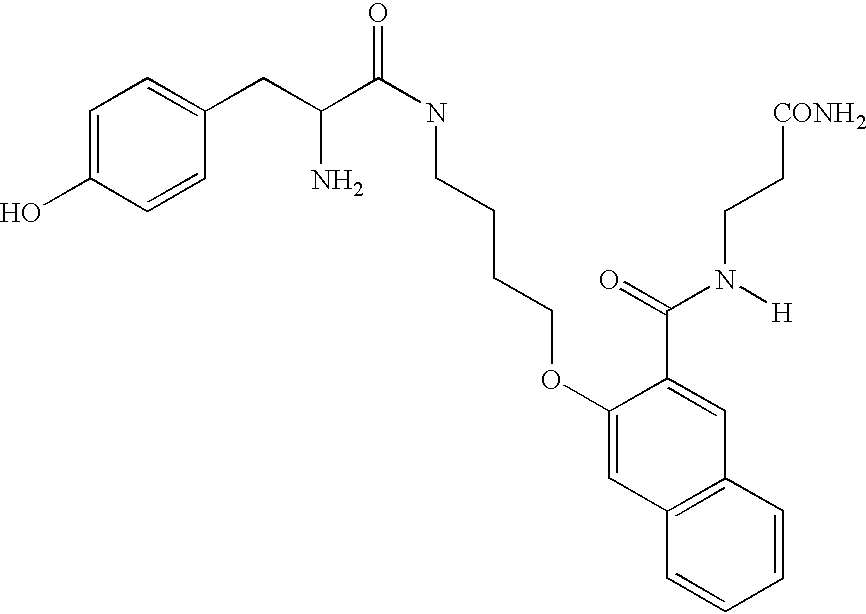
C1=C(O)C=CC(CC(C(NCCCCOC2=CC3=C(C=C2C(=O)N([H])CC[CONH2])C=CC=C3)=O)N)=C1
